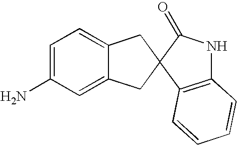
C1=C(N)C=C2C(=C1)CC1(C2)C(=O)NC2=C1C=CC=C2
